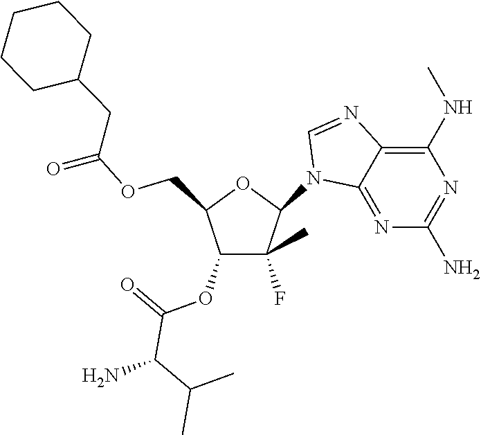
C1(N2C3=NC(N)=NC(NC)=C3N=C2)C(F)(C)C(OC(=O)C(C(C)C)N)C(COC(=O)CC2CCCCC2)O1
